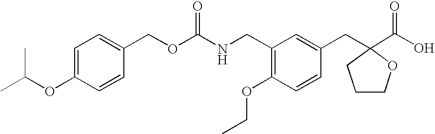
C1=C(OC(C)C)C=CC(COC(NCC2=C(OCC)C=CC(CC3(C(=O)O)OCCC3)=C2)=O)=C1
